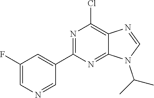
N1(C(C)C)C=NC2=C(Cl)N=C(C3=CC(F)=CN=C3)N=C12
